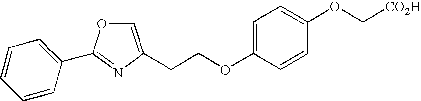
C(COC1=CC=C(OC[CO2H])C=C1)C1=COC(C2=CC=CC=C2)=N1
